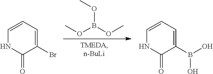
C1=CC=C(Br)C(=O)N1.O(B(OC)OC)C.C1=CC=C(B(O)O)C(=O)N1
